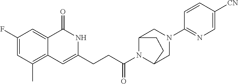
C1(F)=CC(C)=C2C(=C1)C(=O)NC(CCC(N1C3CN(C4=NC=C([CN])C=C4)CC1CC3)=O)=C2
